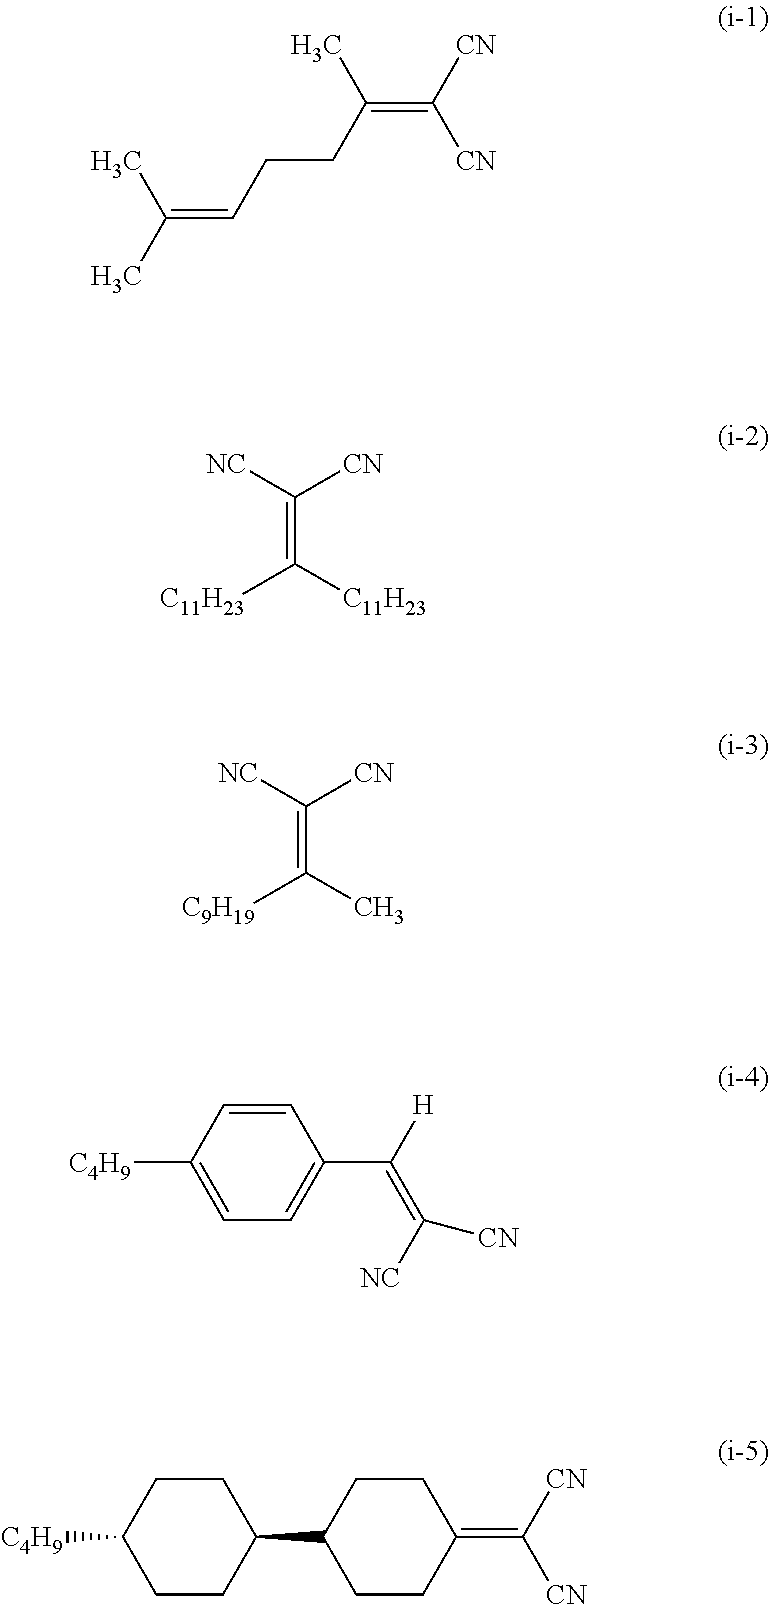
C(=CCCC(=C([CN])[CN])C)(C)C.C(=C([C11H23])[C11H23])([NC])[CN].C(=C(C)[C9H19])([NC])[CN].C1=CC([C4H9])=CC=C1C(=C([CN])[NC])[H].C1CC(C2CCC(=C([CN])[CN])CC2)CCC1[C4H9]
